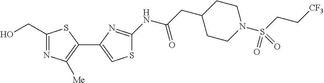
C1(CO)=NC([Me])=C(C2=CSC(NC(CC3CCN(S(CC[CF3])(=O)=O)CC3)=O)=N2)S1
